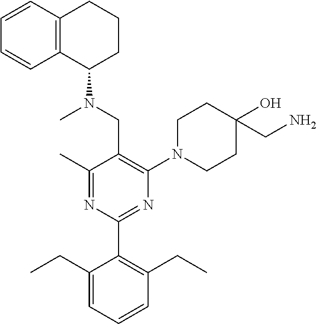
C1(C)=NC(C2=C(CC)C=CC=C2CC)=NC(N2CCC(CN)(O)CC2)=C1CN(C)C1CCCC2=C1C=CC=C2
